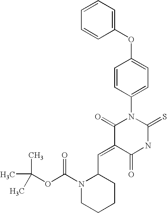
C1(OC2=CC=C(N3C(=O)C(=CC4N(C(OC(C)(C)C)=O)CCCC4)C(=O)NC3=S)C=C2)=CC=CC=C1
